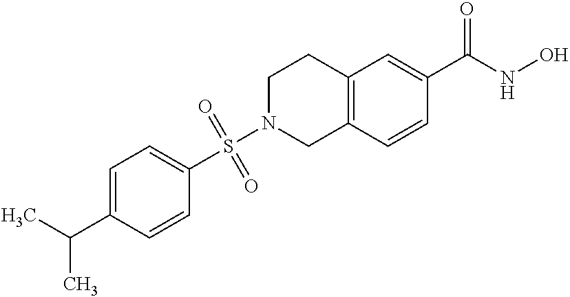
S(N1CC2=C(CC1)C=C(C(NO)=O)C=C2)(C1=CC=C(C(C)C)C=C1)(=O)=O
